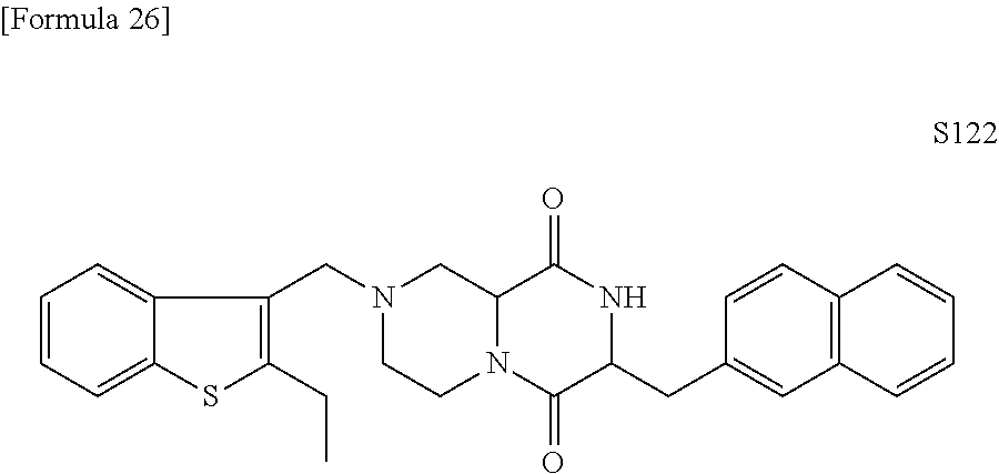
N1(CC2=C(CC)SC3=CC=CC=C23)CCN2C(C1)C(=O)NC(CC1=CC3=C(C=C1)C=CC=C3)C2=O
